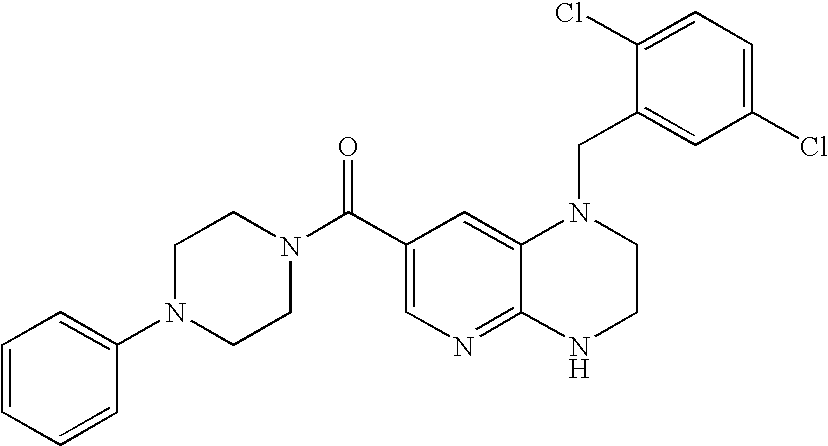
C1(Cl)=CC=C(Cl)C=C1CN1C2=CC(C(N3CCN(C4=CC=CC=C4)CC3)=O)=CN=C2NCC1
